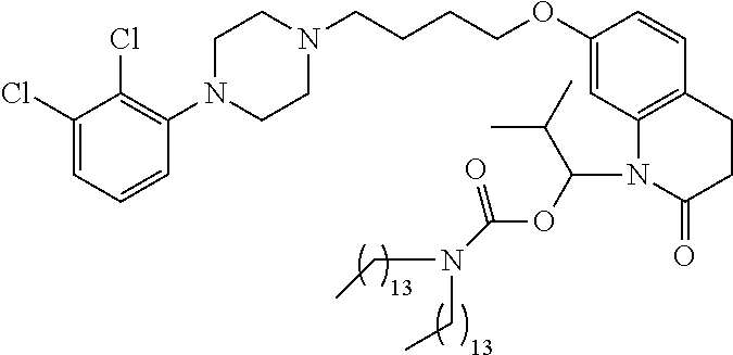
C1(Cl)=CC=CC(N2CCN(CCCCOC3=CC4=C(C=C3)CCC(=O)N4C(OC(=O)N(CC)CC)C(C)C)CC2)=C1Cl
